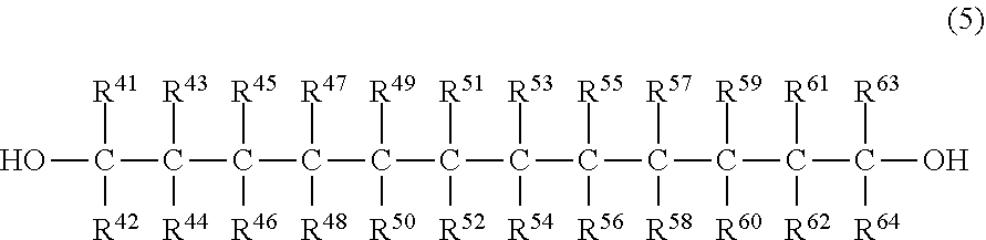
C(C([R59])([R60])C(C(C([R53])([R54])C(C(C([R47])([R48])C(C(C([R41])([R42])O)([R43])[R44])([R45])[R46])([R49])[R50])([R51])[R52])([R55])[R56])([R57])[R58])([R61])([R62])C([R63])([R64])O
